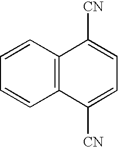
C1=CC2=C(C=C1)C([CN])=CC=C2[CN]
